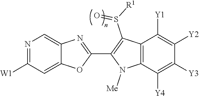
C12=CC([W1])=NC=C1N=C(C1=C(S([R1])=O)C3=C(N1[Me])C([Y4])=C([Y3])C([Y2])=C3[Y1])O2
